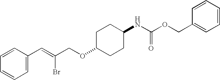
C1C(OCC(=CC2=CC=CC=C2)Br)CCC(NC(OCC2=CC=CC=C2)=O)C1
